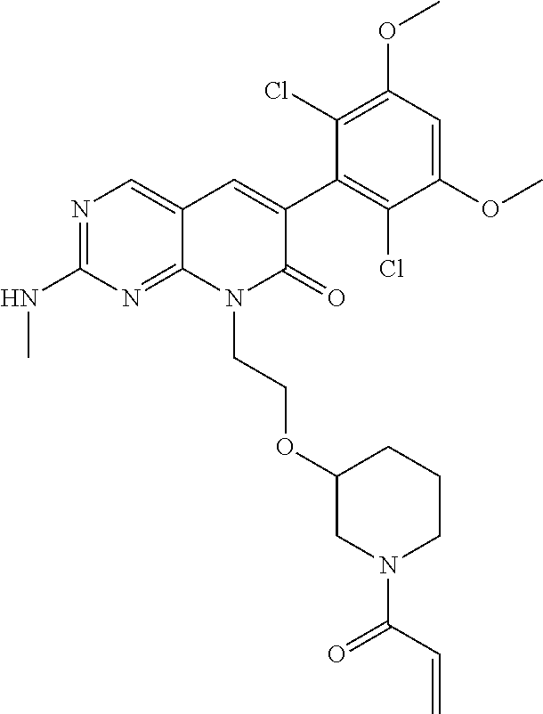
C1(NC)=NC=C2C(=N1)N(CCOC1CN(C(=O)C=C)CCC1)C(=O)C(C1=C(Cl)C(OC)=CC(OC)=C1Cl)=C2
